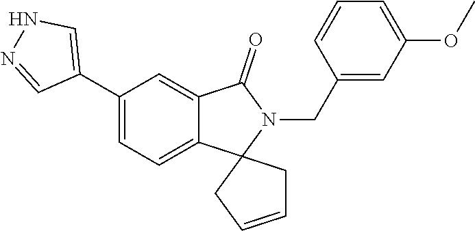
C1(C2=CNN=C2)=CC=C2C(=C1)C(=O)N(CC1=CC(OC)=CC=C1)C21CC=CC1
